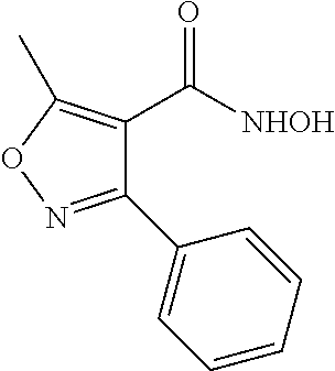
C1(C([NHOH])=O)=C(C)ON=C1C1=CC=CC=C1
